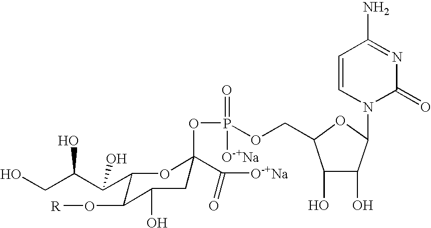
C1(C(C(CO)O)O)C(O[R])C(O)CC(OP(OCC2C(O)C(O)C(N3C(=O)N=C(N)C=C3)O2)(=O)[O-+Na])(C([O-+Na])=O)O1
